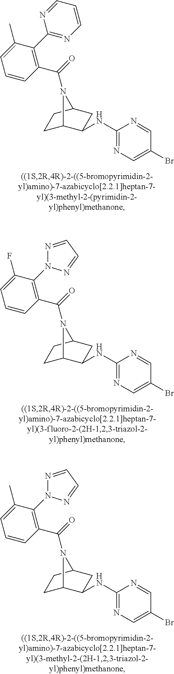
C(=O)(N1C2CCC1CC2NC1=NC=C(Br)C=N1)C1=C(C2=NC=CC=N2)C(C)=CC=C1.C(=O)(N1C2CCC1CC2NC1=NC=C(Br)C=N1)C1=C(N2N=CC=N2)C(F)=CC=C1.C(=O)(N1C2CCC1CC2NC1=NC=C(Br)C=N1)C1=C(N2N=CC=N2)C(C)=CC=C1
